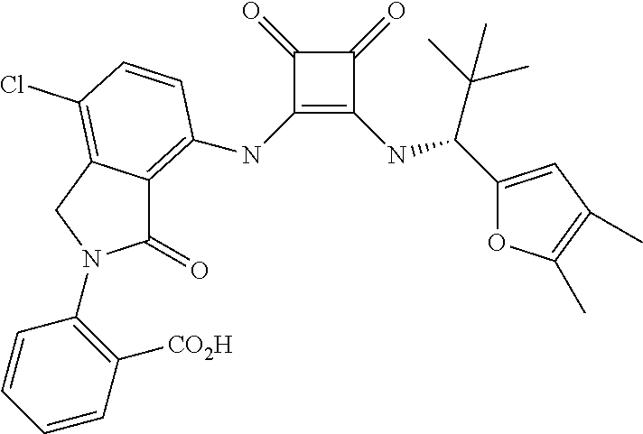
C1(NC2=C3C(=O)N(C4=C([CO2H])C=CC=C4)CC3=C(Cl)C=C2)=C(NC(C(C)(C)C)C2=CC(C)=C(C)O2)C(=O)C1=O
